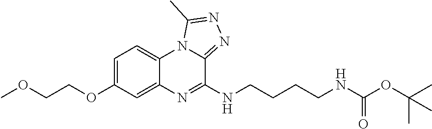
C1=C(OCCOC)C=C2C(=C1)N1C(=NN=C1C)C(NCCCCNC(=O)OC(C)(C)C)=N2
